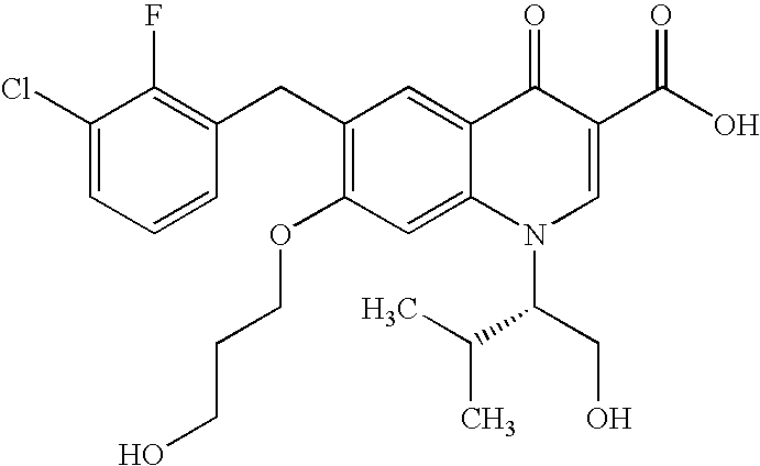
C1(Cl)=CC=CC(CC2=C(OCCCO)C=C3C(=C2)C(=O)C(C(O)=O)=CN3C(C(C)C)CO)=C1F
